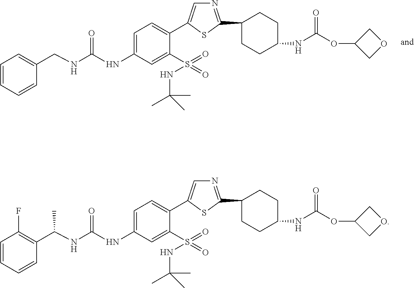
N1=C(C2CCC(NC(OC3COC3)=O)CC2)SC(C2=CC=C(NC(NCC3=CC=CC=C3)=O)C=C2S(=O)(NC(C)(C)C)=O)=C1.N1=C(C2CCC(NC(OC3COC3)=O)CC2)SC(C2=CC=C(NC(NC(C3=C(F)C=CC=C3)C)=O)C=C2S(=O)(NC(C)(C)C)=O)=C1
